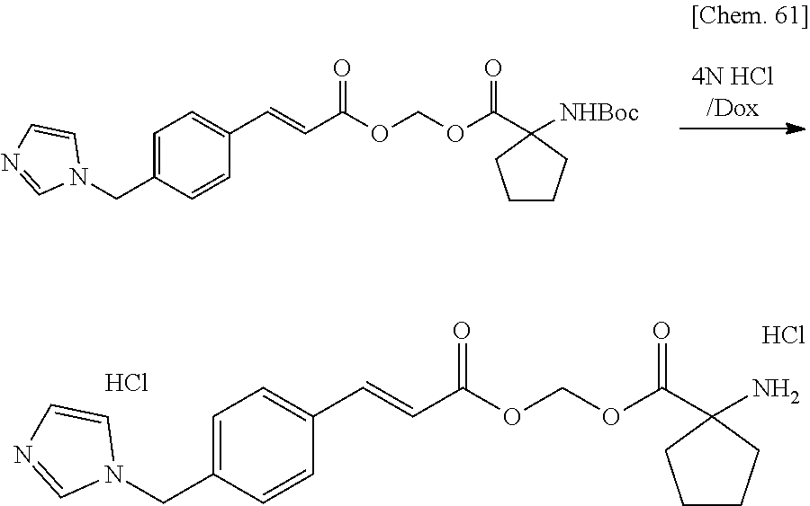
[4N HCl/Dox].N1(CC2=CC=C(C=CC(=O)OCOC(=O)C3([NHBoc])CCCC3)C=C2)C=CN=C1.Cl.Cl.N1(CC2=CC=C(C=CC(=O)OCOC(=O)C3(N)CCCC3)C=C2)C=CN=C1
